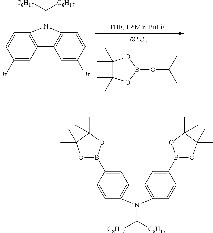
C1(C)(C)C(C)(C)OB(OC(C)C)O1.C12=C(C=C(Br)C=C1)C1=C(C=CC(Br)=C1)N2C([C8H17])[C8H17].C1=C(B2OC(C)(C)C(C)(C)O2)C=CC2=C1C1=C(C=CC(B3OC(C)(C)C(C)(C)O3)=C1)N2C([C8H17])[C8H17]
